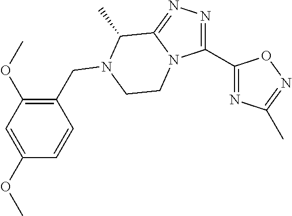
C1(CN2C(C)C3=NN=C(C4=NC(C)=NO4)N3CC2)=C(OC)C=C(OC)C=C1
